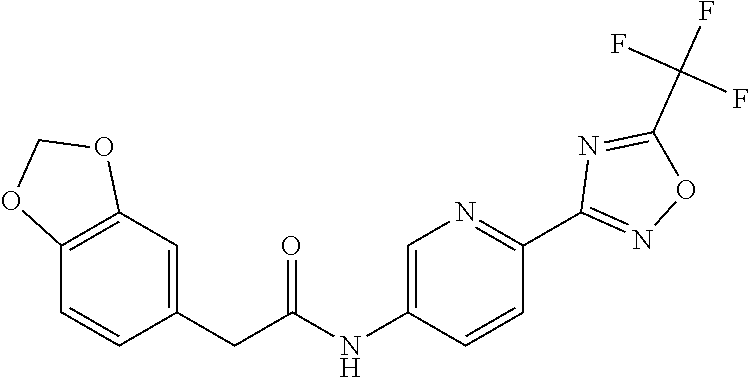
C12=C(C=C(CC(=O)NC3=CN=C(C4=NOC(C(F)(F)F)=N4)C=C3)C=C1)OCO2
